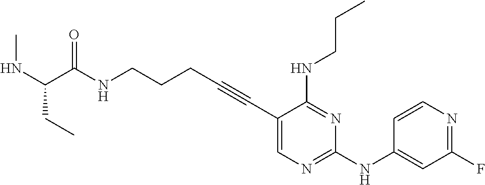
N(CCCC#CC1=CN=C(NC2=CC(F)=NC=C2)N=C1NCCC)C(=O)C(NC)CC
